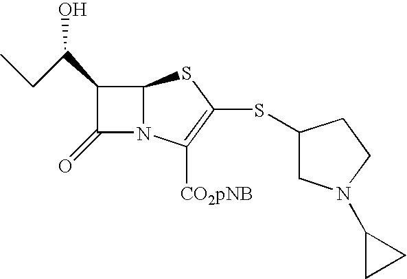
S1C2N(C([CO2pNB])=C1SC1CN(C3CC3)CC1)C(=O)C2C(O)CC
